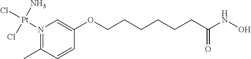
N1([Pt](Cl)(N)Cl)=C(C)C=CC(OCCCCCCC(NO)=O)=C1
